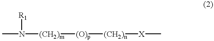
CN([(CH2)m][(O)p][(CH2)n][X]C)[R1]
